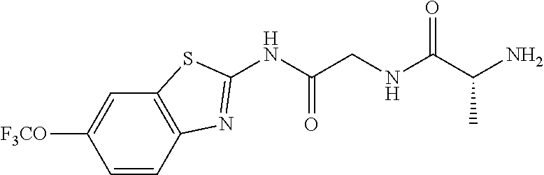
C1=CC2=C(C=C1[F3CO])SC(NC(=O)CNC(=O)C(N)C)=N2
